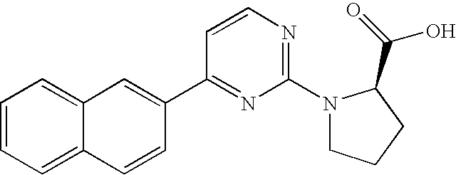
C1=CC=C2C(=C1)C=C(C1=NC(N3CCCC3C(=O)O)=NC=C1)C=C2
